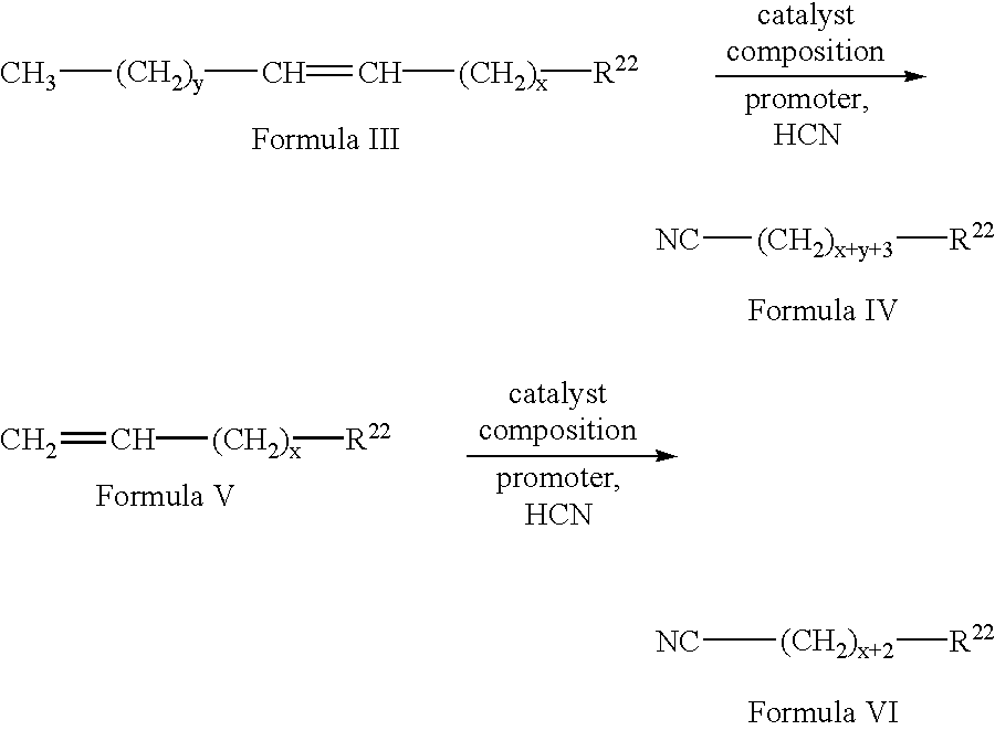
C(=C[(CH2)x][R22])[(CH2)y]C.[(CH2)x+y+3]([R22])[NC].C([(CH2)x][R22])=C.[(CH2)x+2]([R22])[NC]
